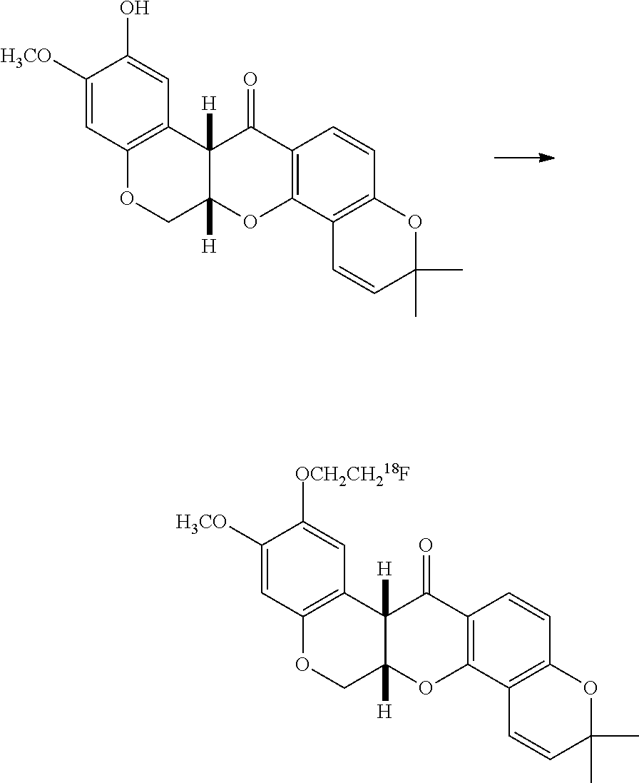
C1([H3CO])=CC2=C(C=C1O)C1([H])C([H])(CO2)OC2=C(C1=O)C=CC1=C2C=CC(C)(C)O1.C1([H3CO])=CC2=C(C=C1[OCH2CH218F])C1([H])C([H])(CO2)OC2=C(C1=O)C=CC1=C2C=CC(C)(C)O1
